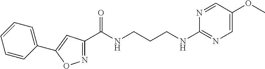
N1=C(C(NCCCNC2=NC=C(OC)C=N2)=O)C=C(C2=CC=CC=C2)O1
